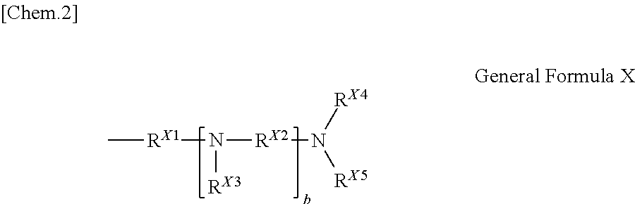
C[RX1]N([RX2]N([RX4])[RX5])[RX3]
